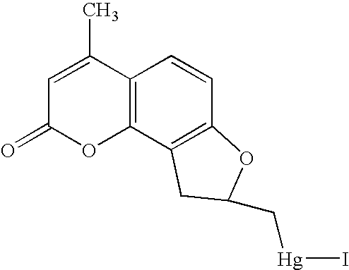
C12=C(C3=C(C=C1)OC(C[Hg]I)C3)OC(=O)C=C2C
